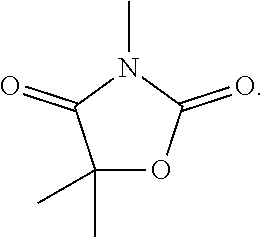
C1(C)(C)OC(=O)N(C)C1=O
